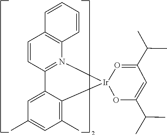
C1=CC2=N(C3=C1C=CC=C3)[Ir]1(C3=C(C)C=C(C)C=C23)OC(C(C)C)=CC(C(C)C)=O1
